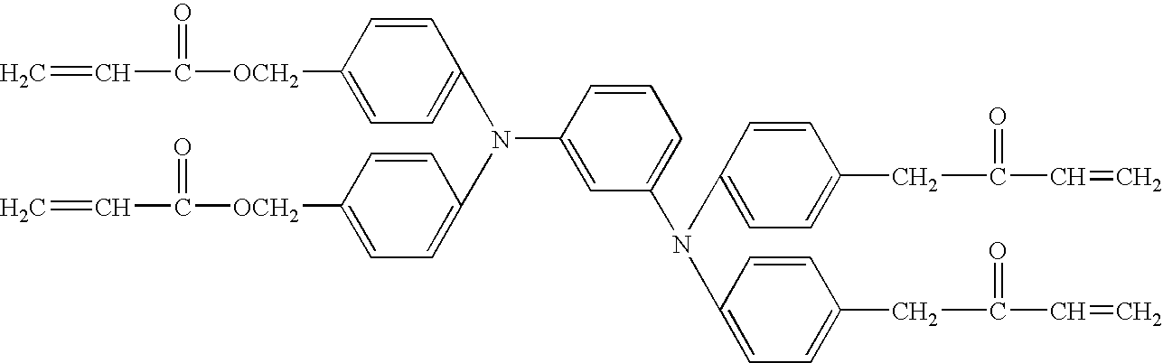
N(C1=CC=C(CC(C=C)=O)C=C1)(C1=CC=C(CC(C=C)=O)C=C1)C1=CC=CC(N(C2=CC=C([OCH2]C(C=C)=O)C=C2)C2=CC=C([OCH2]C(C=C)=O)C=C2)=C1
